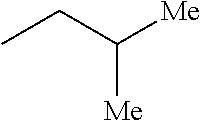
CCC([Me])[Me]
